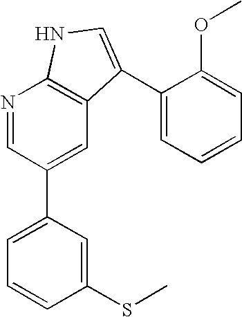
N1=CC(C2=CC=CC(SC)=C2)=CC2=C1NC=C2C1=CC=CC=C1OC
